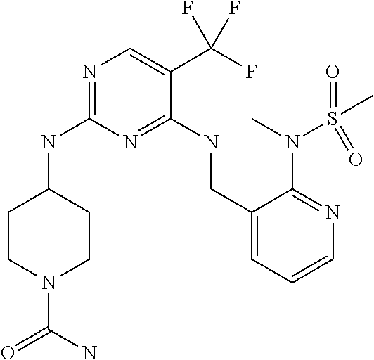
C1CC(NC2=NC=C(C(F)(F)F)C(NCC3=CC=CN=C3N(C)S(=O)(C)=O)=N2)CCN1C(N)=O
